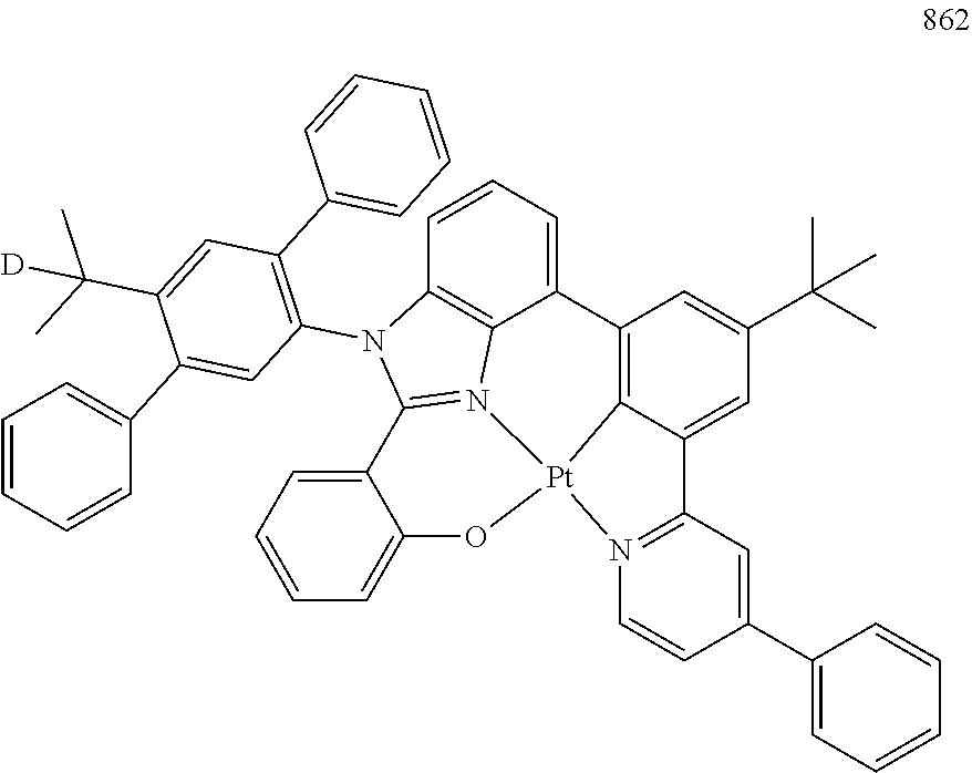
C12=C3C(=CC(C(C)(C)C)=C1)C1=N(C=CC(C4=CC=CC=C4)=C1)[Pt]31N3=C(N(C4=C(C5=CC=CC=C5)C=C(C(C)(C)[D])C(C5=CC=CC=C5)=C4)C4=C3C2=CC=C4)C2=CC=CC=C2O1
